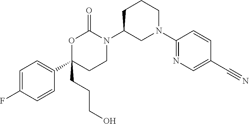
C1=C(F)C=CC(C2(CCCO)CCN(C3CN(C4=NC=C(C#N)C=C4)CCC3)C(=O)O2)=C1
